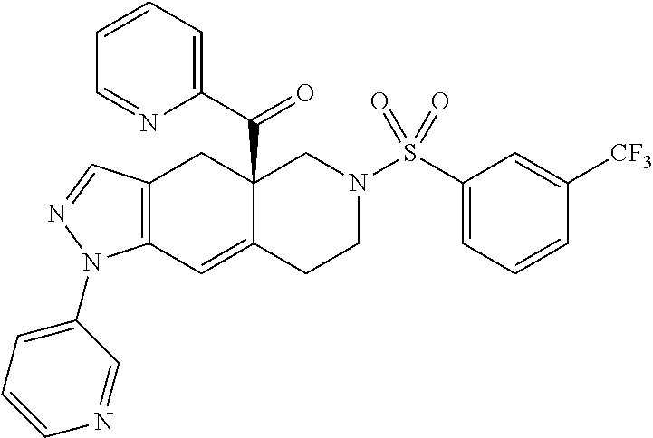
C12=C(C=C3C(C(C4=CC=CC=N4)=O)(C1)CN(S(C1=CC=CC([CF3])=C1)(=O)=O)CC3)N(C1=CC=CN=C1)N=C2
